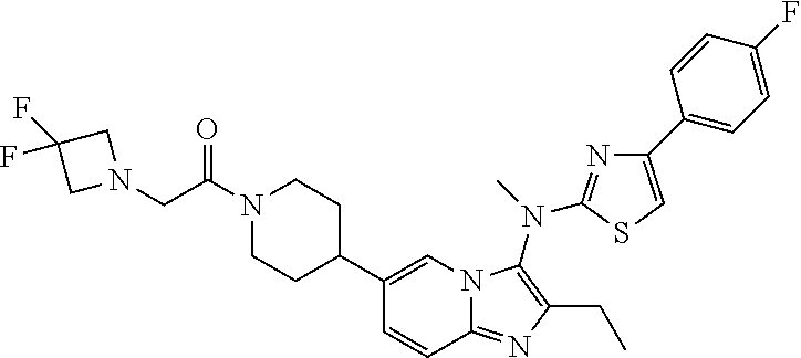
C1(C2CCN(C(=O)CN3CC(F)(F)C3)CC2)=CN2C(=NC(CC)=C2N(C)C2=NC(C3=CC=C(F)C=C3)=CS2)C=C1
